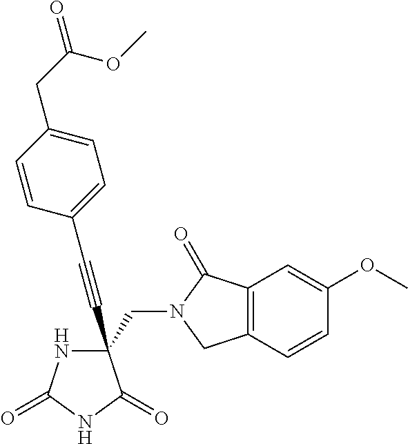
C(#CC1(CN2C(=O)C3=C(C2)C=CC(OC)=C3)NC(=O)NC1=O)C1=CC=C(CC(=O)OC)C=C1
